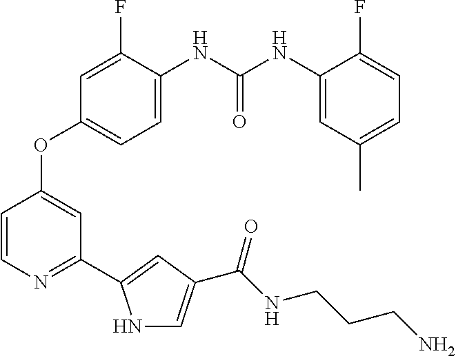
C1=C(NC(NC2=CC(C)=CC=C2F)=O)C(F)=CC(OC2=CC(C3=CC(C(NCCCN)=O)=CN3)=NC=C2)=C1
